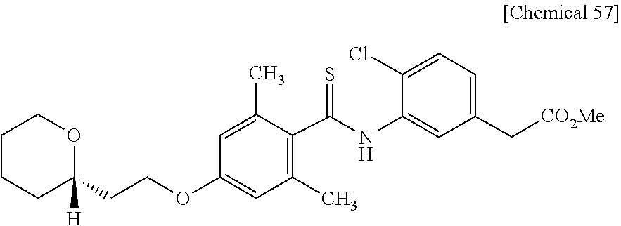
C1=C(NC(C2=C(C)C=C(OCCC3([H])CCCCO3)C=C2C)=S)C(Cl)=CC=C1C[CO2Me]
